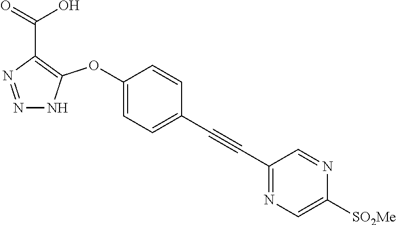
C1(OC2=C(C(=O)O)N=NN2)=CC=C(C#CC2=NC=C([SO2Me])N=C2)C=C1
